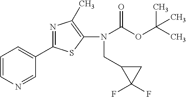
C1(C2=NC(C)=C(N(C(OC(C)(C)C)=O)CC3C(F)(F)C3)S2)=CC=CN=C1
